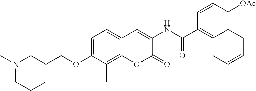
C1(COC2=CC=C3C(=C2C)OC(=O)C(NC(=O)C2=CC(CC=C(C)C)=C([OAc])C=C2)=C3)CN(C)CCC1
